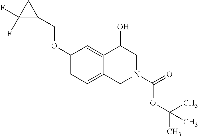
C1(OCC2CC2(F)F)=CC=C2C(=C1)C(O)CN(C(=O)OC(C)(C)C)C2
